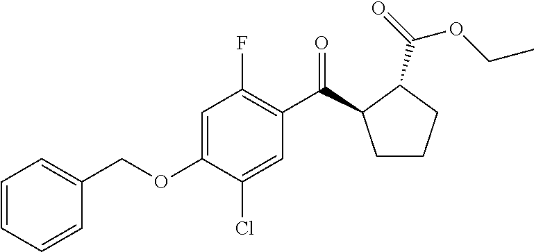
C1(COC2=CC(F)=C(C(=O)C3CCCC3C(=O)OCC)C=C2Cl)=CC=CC=C1
